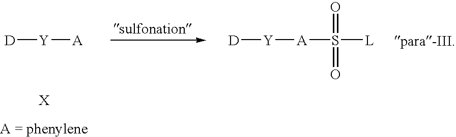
[Y]([A]S([L])(=O)=O)[D].[D][Y][A].[para-III]
